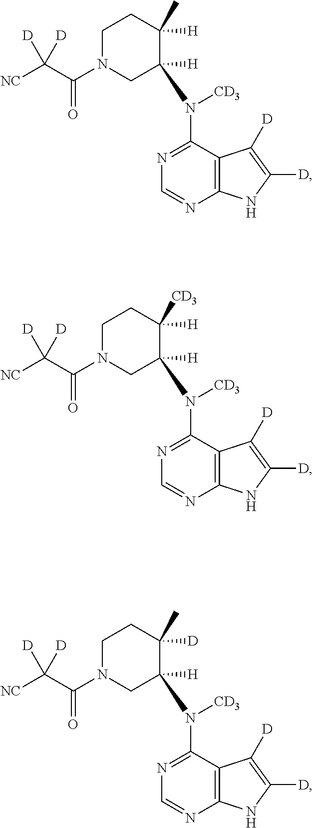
C12=C(C(N([CD3])C3([H])CN(C(C([NC])([D])[D])=O)CCC3([H])C)=NC=N1)C([D])=C([D])N2.C12=C(C(N([CD3])C3([H])CN(C(C([NC])([D])[D])=O)CCC3([H])[CD3])=NC=N1)C([D])=C([D])N2.C12=C(C(N([CD3])C3([H])CN(C(C([NC])([D])[D])=O)CCC3([D])C)=NC=N1)C([D])=C([D])N2
